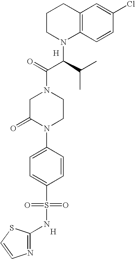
C12=C(C=CC(Cl)=C1)N(C(C(N1CC(=O)N(C3=CC=C(S(=O)(=O)NC4=NC=CS4)C=C3)CC1)=O)C(C)C)CCC2.[H].[H]
